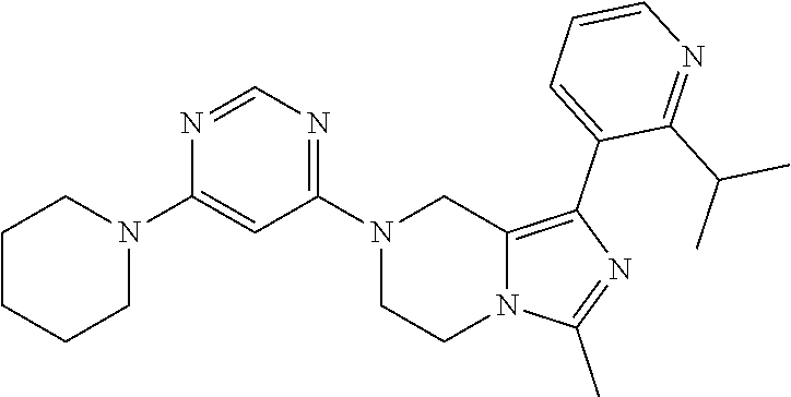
N1(C2=NC=NC(N3CCCCC3)=C2)CCN2C(=C(C3=CC=CN=C3C(C)C)N=C2C)C1
